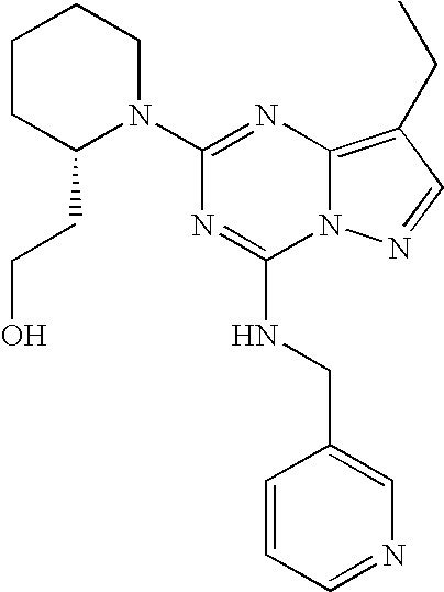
N1=C(NCC2=CN=CC=C2)N2C(=C(CC)C=N2)N=C1N1CCCCC1CCO
